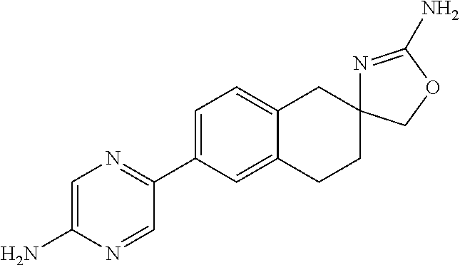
C12=CC(C3=NC=C(N)N=C3)=CC=C1CC1(CC2)N=C(N)OC1
